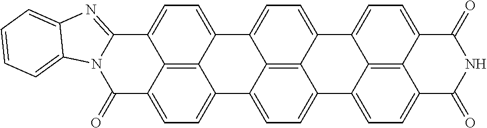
C12=C3C4=CC=C1C1=CC=C5C6=C1C(=CC=C6C(=O)N1C5=NC5=CC=CC=C15)C2=CC=C3C1=CC=C2C3=C1C4=CC=C3C(=O)NC2=O
